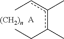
Ccc(c(CC)C)C.[A].[(CH2)n]
